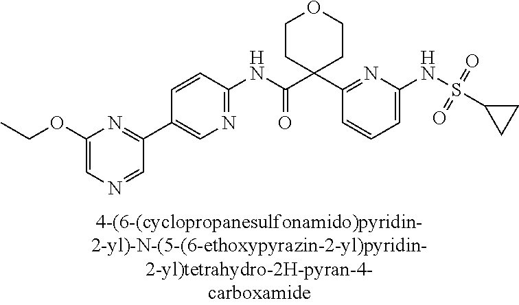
C1(NC(=O)C2(C3=NC(NS(C4CC4)(=O)=O)=CC=C3)CCOCC2)=NC=C(C2=NC(OCC)=CN=C2)C=C1
